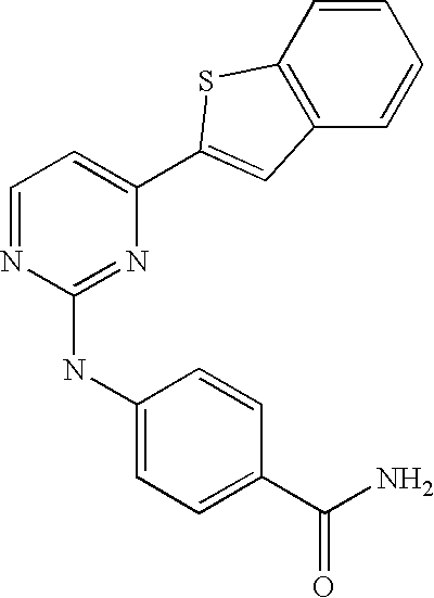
C1(C2=CC3=C(C=CC=C3)S2)=CC=NC(NC2=CC=C(C(N)=O)C=C2)=N1
